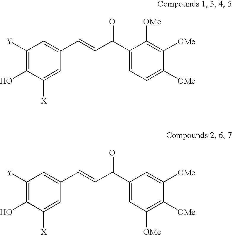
C1([Y])=C(O)C([X])=CC(C=CC(=O)C2=CC=C([OMe])C([OMe])=C2[OMe])=C1.C1([Y])=C(O)C([X])=CC(C=CC(=O)C2=CC([OMe])=C([OMe])C([OMe])=C2)=C1
